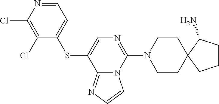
C1=NC(Cl)=C(Cl)C(SC2=CN=C(N3CCC4(CC3)CCCC4N)N3C2=NC=C3)=C1
